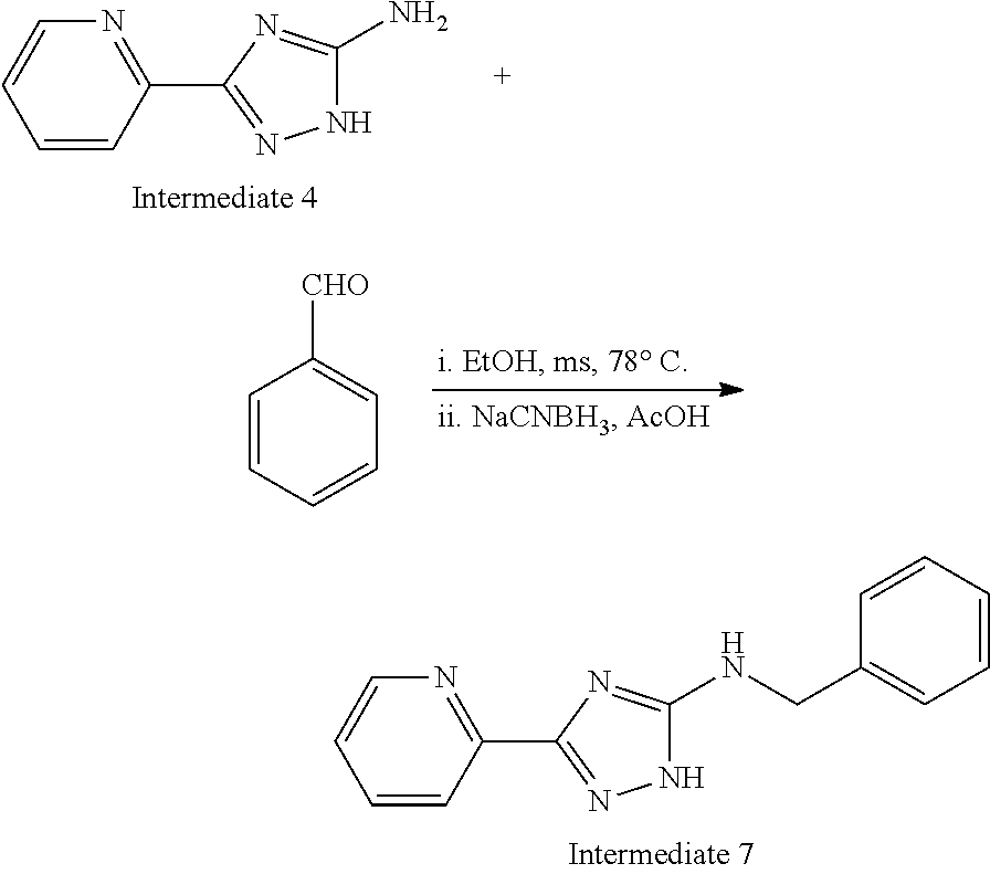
C1=CC=CC=C1[CHO].C1=CC(C2=NNC(NCC3=CC=CC=C3)=N2)=NC=C1.C1=CC(C2=NNC(N)=N2)=NC=C1
